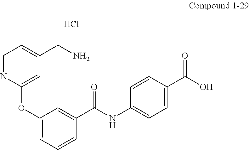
C1(OC2=CC(CN)=CC=N2)=CC=CC(C(NC2=CC=C(C(O)=O)C=C2)=O)=C1.Cl
